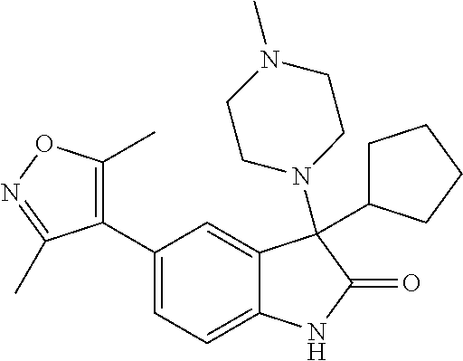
C1=C(C2=C(C)ON=C2C)C=C2C(=C1)NC(=O)C2(C1CCCC1)N1CCN(C)CC1
